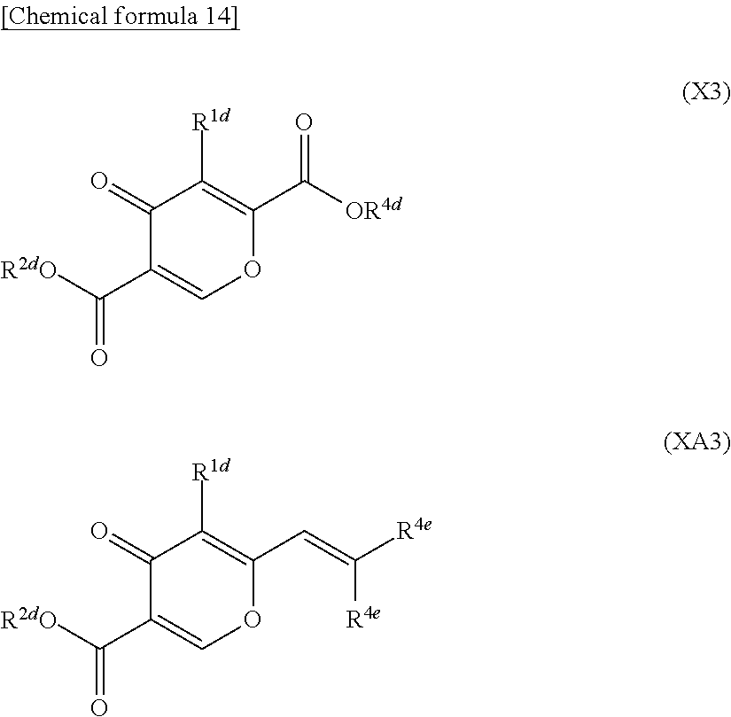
[R2dO]C(C1=COC(C([OR4d])=O)=C([R1d])C1=O)=O.[R2dO]C(C1=COC(C=C([R4e])[R4e])=C([R1d])C1=O)=O
